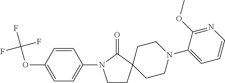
C1CC2(C(=O)N1C1=CC=C(OC(F)(F)F)C=C1)CCN(C1=CC=CN=C1OC)CC2
